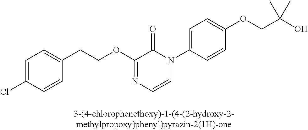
C1=C(Cl)C=CC(CCOC2=NC=CN(C3=CC=C(OCC(O)(C)C)C=C3)C2=O)=C1
